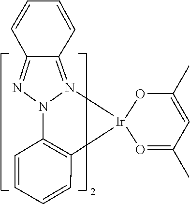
O1[Ir]2(C3=C(C=CC=C3)N3N=C4C=CC=CC4=N23)O=C(C)C=C1C
